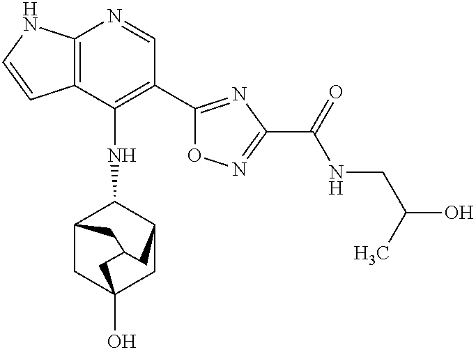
C12=C(C(NC3C4CC5(O)CC3CC(C4)C5)=C(C3=NC(C(=O)NCC(O)C)=NO3)C=N1)C=CN2
